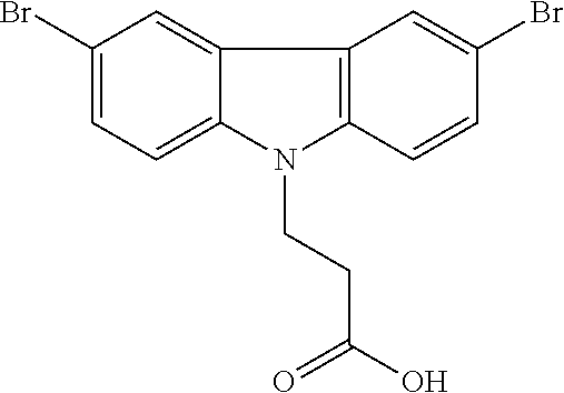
C1(Br)=CC=C2C(=C1)C1=C(N2CCC(O)=O)C=CC(Br)=C1
